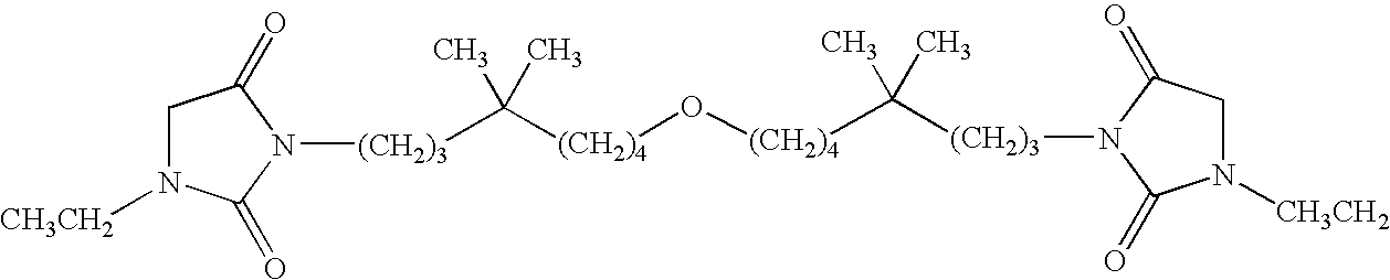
C([(CH2)4]O[(CH2)4]C(C)(C)[(CH2)3]N1C(=O)CN([CH3CH2])C1=O)(C)(C)[(CH2)3]N1C(=O)CN([CH3CH2])C1=O
